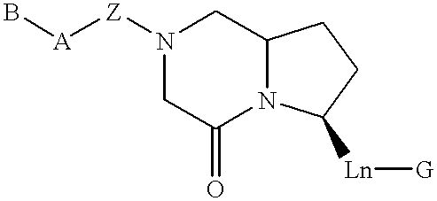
N1([Z][A]B)CC(=O)N2C(C1)CCC2[Ln][G]
